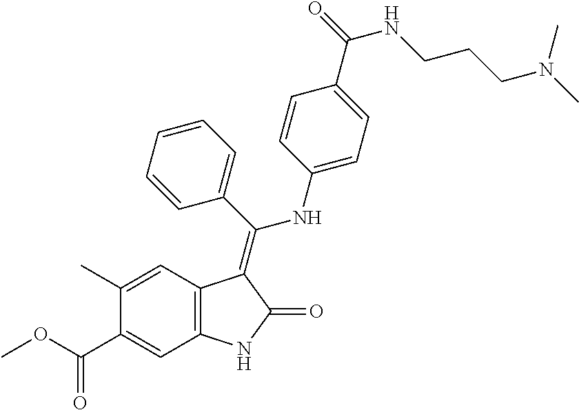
C1(C)=CC2=C(C=C1C(OC)=O)NC(=O)C2=C(C1=CC=CC=C1)NC1=CC=C(C(=O)NCCCN(C)C)C=C1
